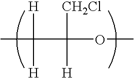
CC(C(OC)([CH2Cl])[H])([H])[H]
